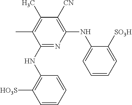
C1(NC2=C([HO3S])C=CC=C2)=NC(NC2=CC=CC=C2[SO3H])=C([CN])C(C)=C1C
